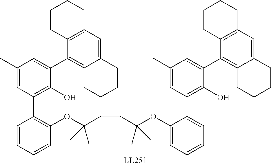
C1(C2=C3C(=CC4=C2CCCC4)CCCC3)=CC(C)=CC(C2=C(OC(CCC(OC3=CC=CC=C3C3=C(O)C(C4=C5C(=CC6=C4CCCC6)CCCC5)=CC(C)=C3)(C)C)(C)C)C=CC=C2)=C1O
